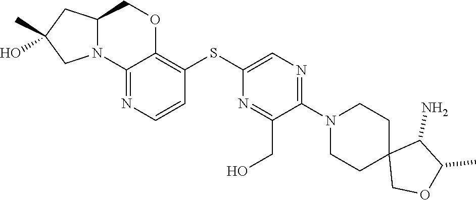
C12(COC(C)C1N)CCN(C1=NC=C(SC3=C4OCC5CC(C)(O)CN5C4=NC=C3)N=C1CO)CC2
